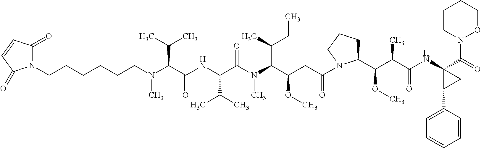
N1(CCCCCCN(C(C(NC(C(N(C(C(CC(=O)N2C(C(C(C(NC3(C(=O)N4OCCCC4)C(C4=CC=CC=C4)C3)=O)C)OC)CCC2)OC)C(C)CC)C)=O)C(C)C)=O)C(C)C)C)C(=O)C=CC1=O
